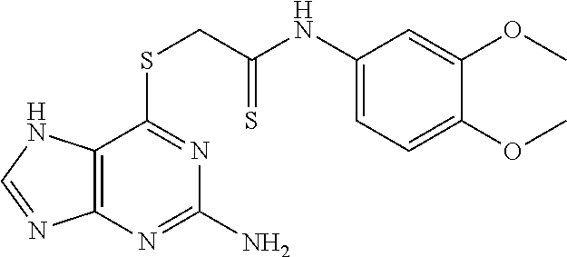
C12=C(N=C(N)N=C1SCC(NC1=CC=C(OC)C(OC)=C1)=S)N=CN2
